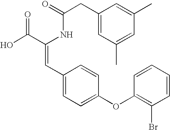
C(=O)(NC(C(O)=O)=CC1=CC=C(OC2=C(Br)C=CC=C2)C=C1)CC1=CC(C)=CC(C)=C1
